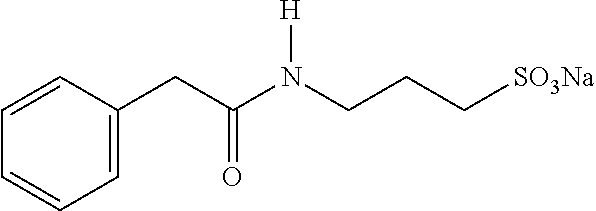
C1=CC=CC=C1CC(=O)N([H])CCC[SO3Na]
